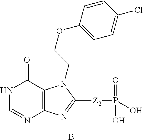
N1C=NC2=C(C1=O)N(CCOC1=CC=C(Cl)C=C1)C([Z2]P(=O)(O)O)=N2.B
